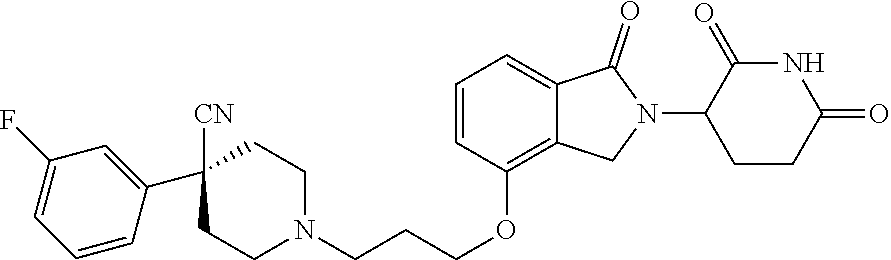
C1CN(CCCOC2=C3C(=CC=C2)C(=O)N(C2CCC(=O)NC2=O)C3)CCC1([CN])C1=CC(F)=CC=C1
